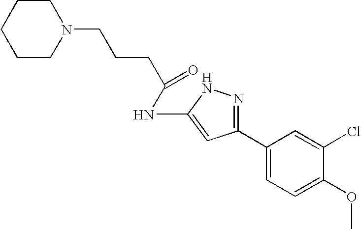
N1(CCCC(NC2=CC(C3=CC=C(OC)C(Cl)=C3)=NN2)=O)CCCCC1
